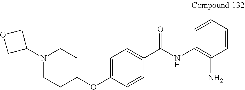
C1=C(C(=O)NC2=C(N)C=CC=C2)C=CC(OC2CCN(C3COC3)CC2)=C1
